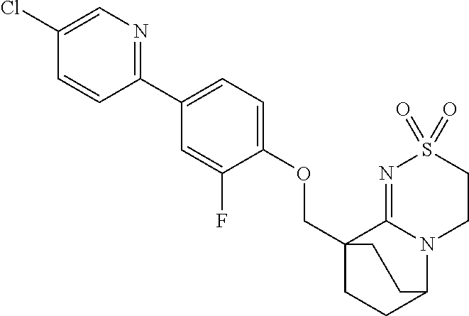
C(C12CCC(N3C1=NS(=O)(=O)CC3)CC2)OC1=CC=C(C2=NC=C(Cl)C=C2)C=C1F
